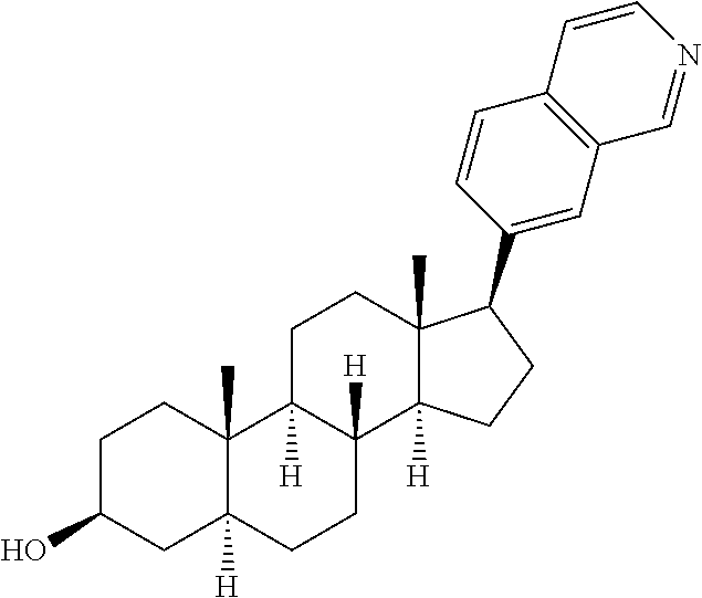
C1C(O)CC2([H])C(C)(C1)C1([H])C([H])(CC2)C2([H])C(C)(CC1)C(C1=CC3=C(C=C1)C=CN=C3)CC2
